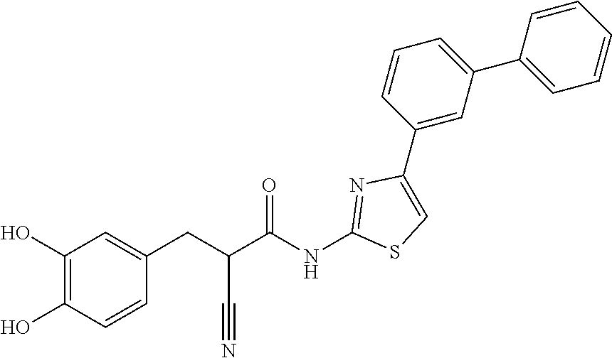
C1(C2=CC(C3=CC=CC=C3)=CC=C2)=CSC(NC(C(CC2=CC(O)=C(O)C=C2)C#N)=O)=N1
